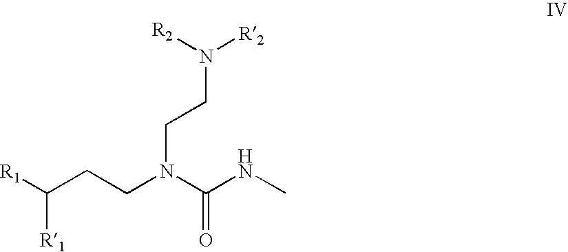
C(CCN(C(NC)=O)CCN([R2])[R2])([R1])[R1]
